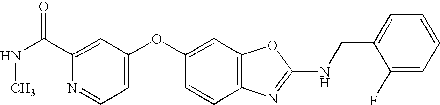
CNC(=O)C1=CC(OC2=CC3=C(C=C2)N=C(NCC2=CC=CC=C2F)O3)=CC=N1
